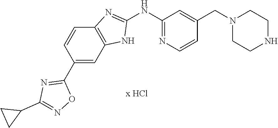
C12=C(C=C(C3=NC(C4CC4)=NO3)C=C1)NC(NC1=NC=CC(CN3CCNCC3)=C1)=N2
